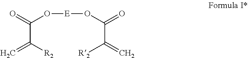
C(C([R2])=C)(=O)O[E]OC(=O)C([R2])=C
